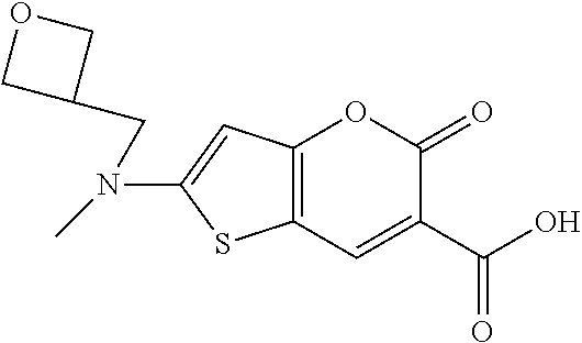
C12=C(C=C(C(O)=O)C(=O)O1)SC(N(C)CC1COC1)=C2
